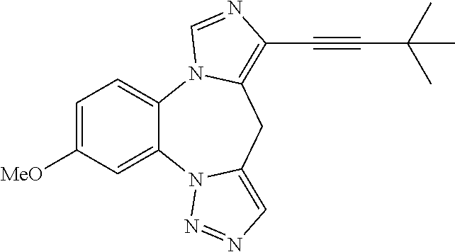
C1=C([MeO])C=C2C(=C1)N1C(=C(C#CC(C)(C)C)N=C1)CC1=CN=NN21
